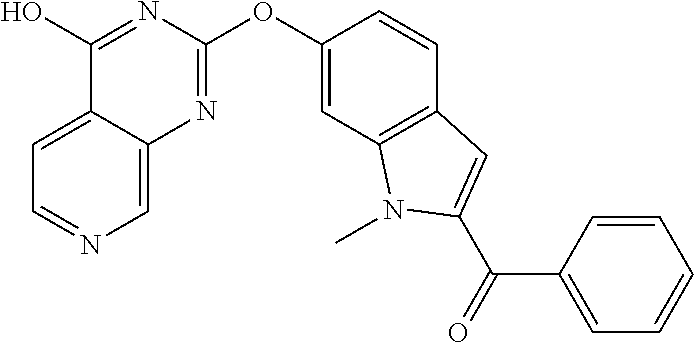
C1=C2C(=CN=C1)N=C(OC1=CC3=C(C=C1)C=C(C(C1=CC=CC=C1)=O)N3C)N=C2O
